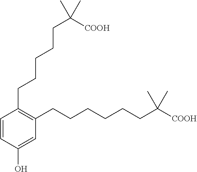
C1=CC(O)=CC(CCCCCCC([COOH])(C)C)=C1CCCCCC([COOH])(C)C
